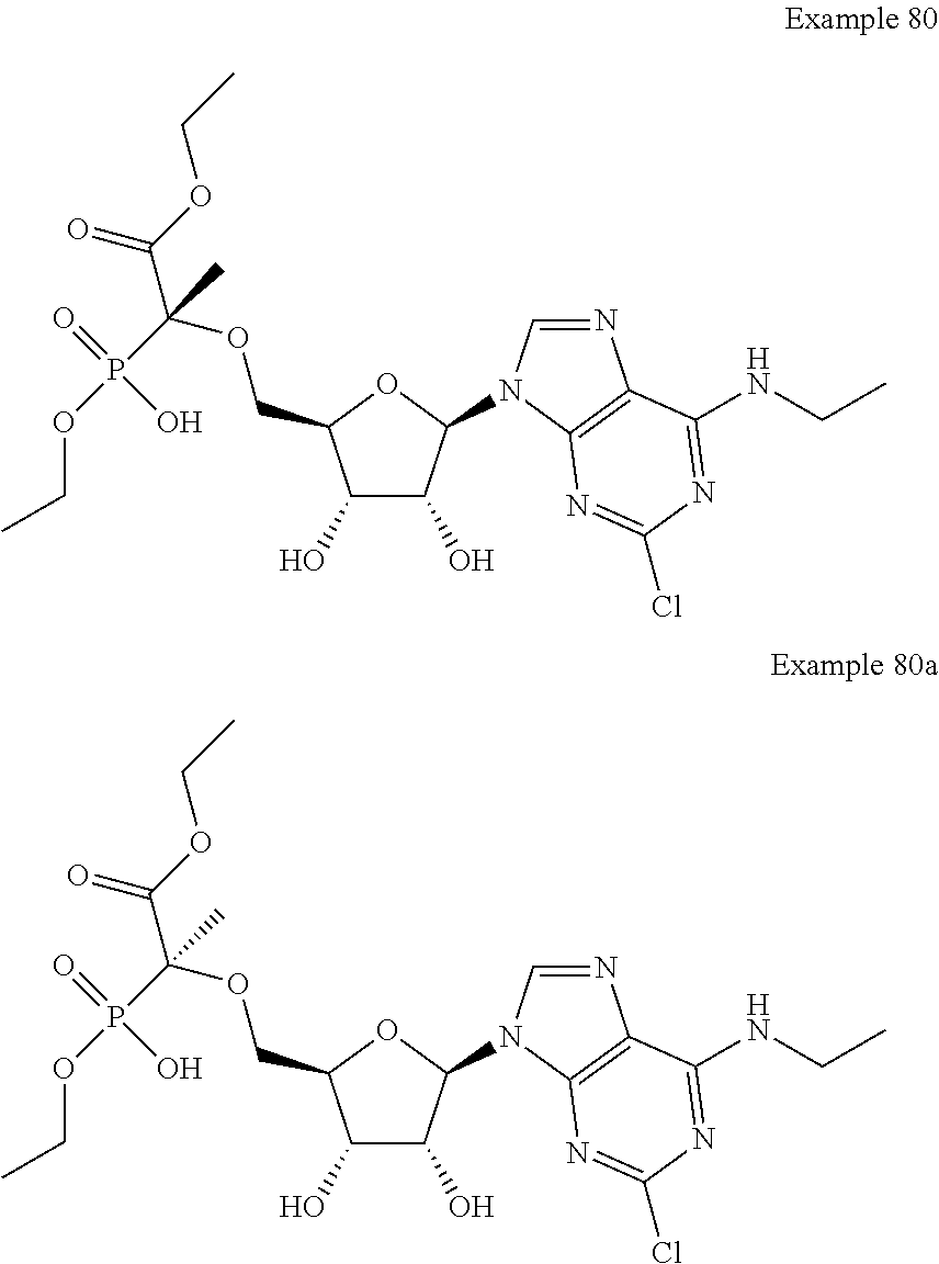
OC1C(O)C(N2C=NC3=C2N=C(Cl)N=C3NCC)OC1COC(C(OCC)=O)(P(OCC)(=O)O)C.OC1C(O)C(N2C=NC3=C2N=C(Cl)N=C3NCC)OC1COC(C(OCC)=O)(P(OCC)(=O)O)C
